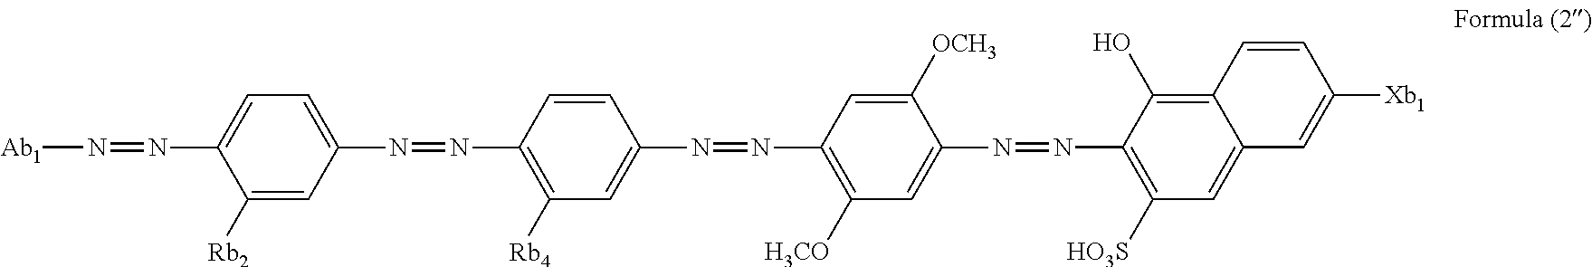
C1(N=N[Ab1])=CC=C(N=NC2=C([Rb4])C=C(N=NC3=C([H3CO])C=C(N=NC4=C([HO3S])C=C5C(=C4O)C=CC([Xb1])=C5)C([OCH3])=C3)C=C2)C=C1[Rb2]
